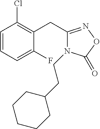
C1=CC=C(F)C(CC2=NOC(=O)N2CCC2CCCCC2)=C1Cl
